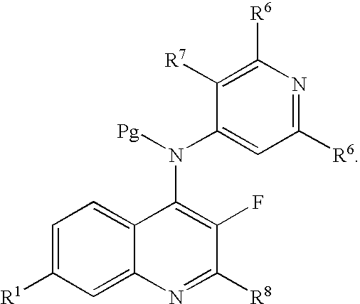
C1=C2C(=CC=C1[R1])C(N(C1=CC([R6])=NC([R6])=C1[R7])[Pg])=C(F)C([R8])=N2
